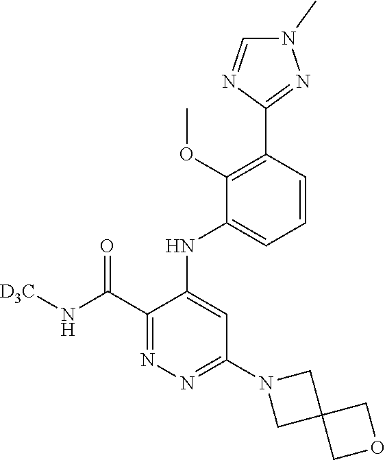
C1=CC(C2=NN(C)C=N2)=C(OC)C(NC2=CC(N3CC4(C3)COC4)=NN=C2C(=O)N[D3C])=C1
